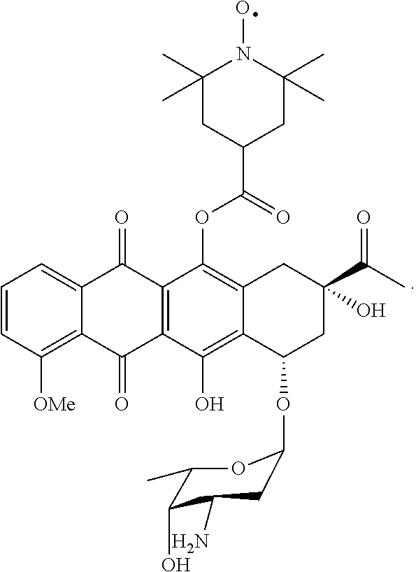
C1=CC([OMe])=C2C(=C1)C(=O)C1=C(C2=O)C(O)=C2C(=C1OC(C1CC(C)(C)N(O)C(C)(C)C1)=O)CC(C(C)=O)(O)CC2OC1OC(C)C(O)C(N)C1
